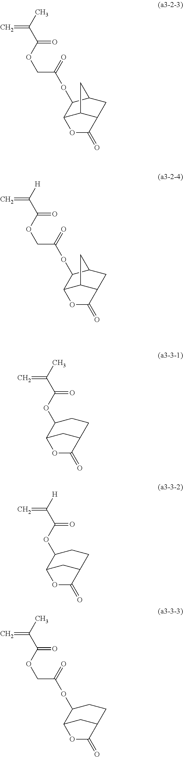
C(C(C)=C)(OCC(OC1C2C3C(CC1C3)C(=O)O2)=O)=O.C(C([H])=C)(OCC(OC1C2C3C(CC1C3)C(=O)O2)=O)=O.C(C(C)=C)(OC1C2CC(CC1)C(=O)O2)=O.C(C([H])=C)(OC1C2CC(CC1)C(=O)O2)=O.C(C(C)=C)(OCC(OC1C2CC(CC1)C(=O)O2)=O)=O
